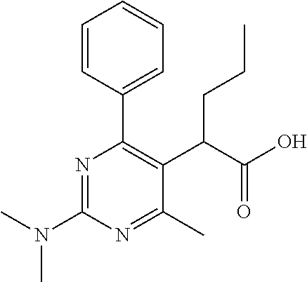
CN(C)C1=NC(C2=CC=CC=C2)=C(C(C(O)=O)CCC)C(C)=N1
